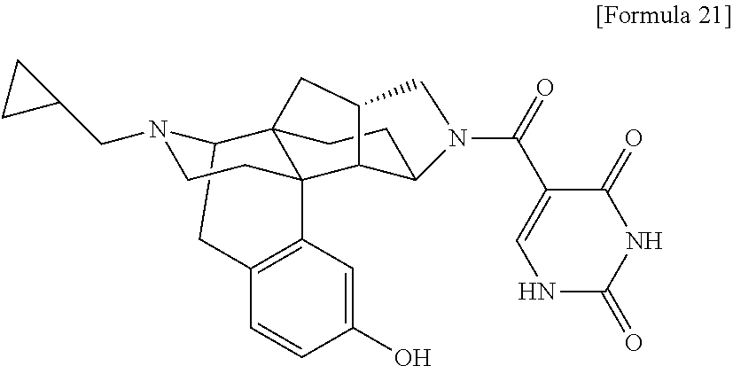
C12CC3=C(C=C(O)C=C3)C3(C14CCC1C3C(C4)CN1C(=O)C1=CNC(=O)NC1=O)CCN2CC1CC1
